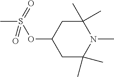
C1C(OS(C)(=O)=O)CC(C)(C)N(C)C1(C)C
